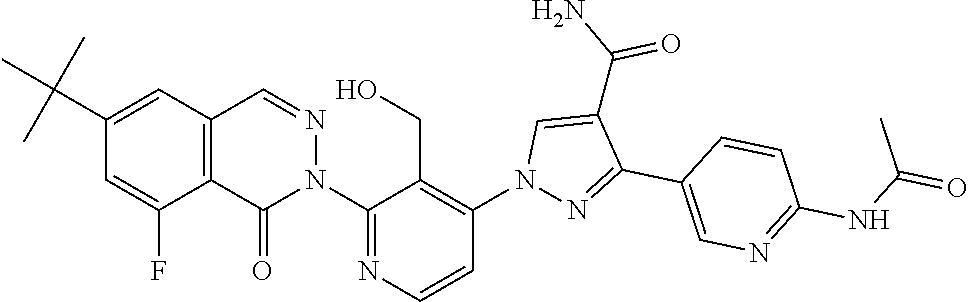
C12=C(C=NN(C3=NC=CC(N4N=C(C5=CN=C(NC(=O)C)C=C5)C(C(N)=O)=C4)=C3CO)C1=O)C=C(C(C)(C)C)C=C2F
